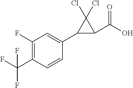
C1(C(F)(F)F)=C(F)C=C(C2C(C(O)=O)C2(Cl)Cl)C=C1
